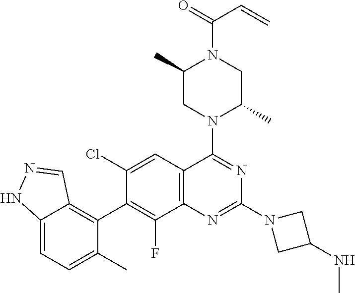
C12=CC=C(C)C(C3=C(F)C4=C(C=C3Cl)C(N3C(C)CN(C(=O)C=C)C(C)C3)=NC(N3CC(NC)C3)=N4)=C1C=NN2
